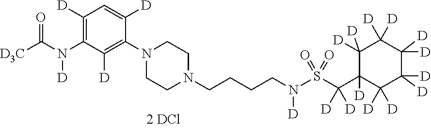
C1([D])=C(N(C([D3C])=O)[D])C([D])=C(N2CCN(CCCCN(S(C(C3([D])C([D])([D])C([D])([D])C([D])([D])C([D])([D])C3([D])[D])([D])[D])(=O)=O)[D])CC2)C([D])=C1
